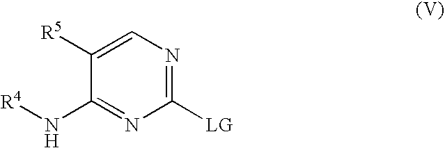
C1=C([R5])C(N[R4])=NC([LG])=N1
